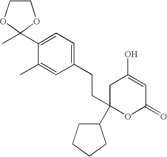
C1C(C2CCCC2)(CCC2=CC=C(C3(C)OCCO3)C(C)=C2)OC(=O)C=C1O
